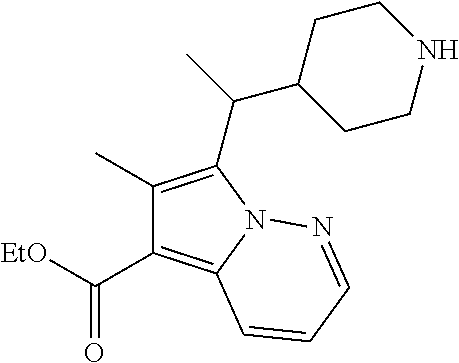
C1(C)=C(C(C2CCNCC2)C)N2C(=C1C(=O)[EtO])C=CC=N2
